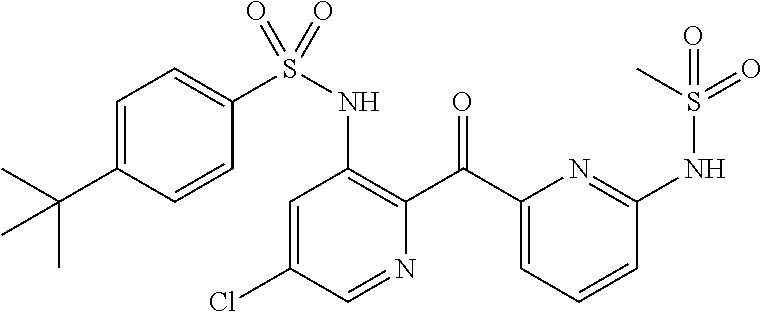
C1=C(C(C)(C)C)C=CC(S(NC2=C(C(C3=CC=CC(NS(=O)(C)=O)=N3)=O)N=CC(Cl)=C2)(=O)=O)=C1
